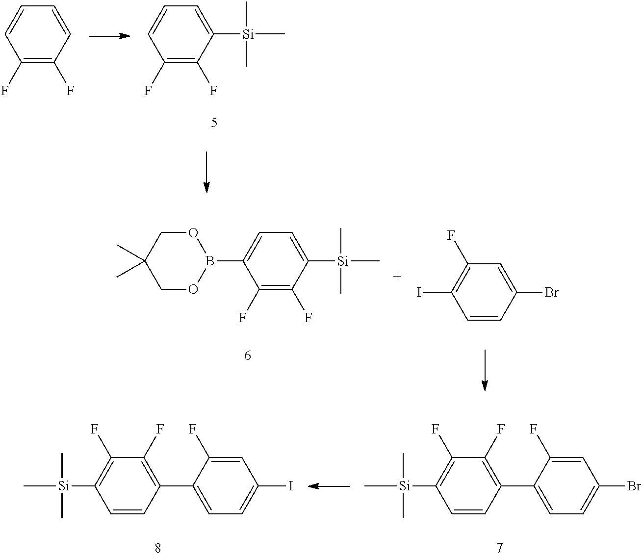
C1(F)=C(F)C=CC=C1.C1(F)=C(F)C([Si](C)(C)C)=CC=C1.C1(C)(C)COB(C2=CC=C([Si](C)(C)C)C(F)=C2F)OC1.C1=CC(Br)=CC(F)=C1I.C1=CC([Si](C)(C)C)=C(F)C(F)=C1C1=CC=C(I)C=C1F.C1=CC([Si](C)(C)C)=C(F)C(F)=C1C1=CC=C(Br)C=C1F
